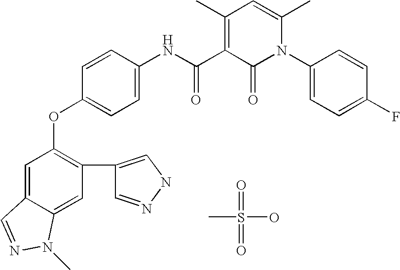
CS(=O)(O)=O.C1=C2C(=CC(C3=CNN=C3)=C1OC1=CC=C(NC(C3=C(C)C=C(C)N(C4=CC=C(F)C=C4)C3=O)=O)C=C1)N(C)N=C2
